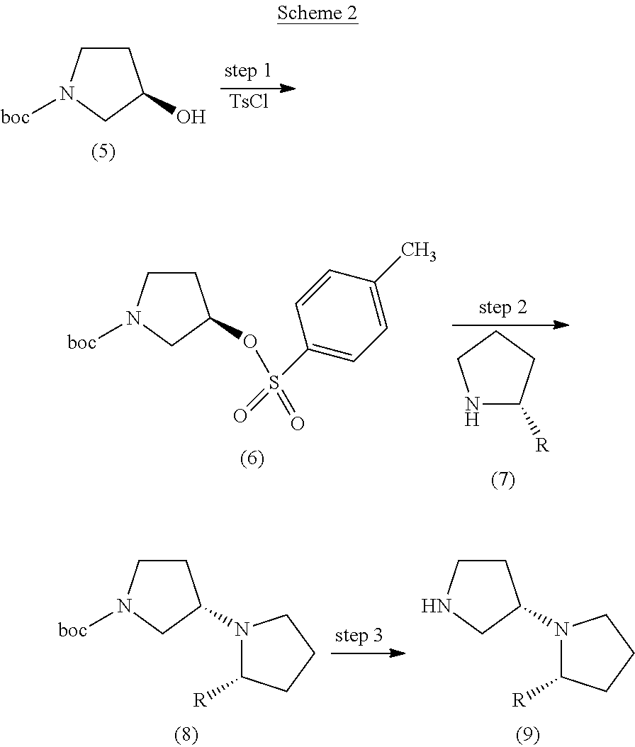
C1CN([boc])CC1O.[TsCl].C1CN([boc])CC1OS(=O)(C1=CC=C(C)C=C1)=O.N1C([R])CCC1.C1CN([boc])CC1N1C([R])CCC1.C1CNCC1N1C([R])CCC1
